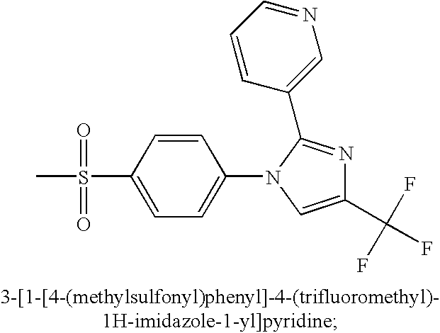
C1=CC(S(C)(=O)=O)=CC=C1N1C=C(C(F)(F)F)N=C1C1=CN=CC=C1
